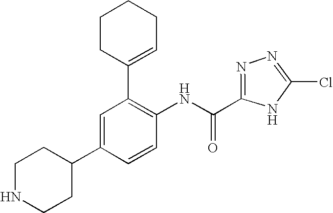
C1=C(C2CCNCC2)C=CC(NC(C2=NN=C(Cl)N2)=O)=C1C1=CCCCC1
